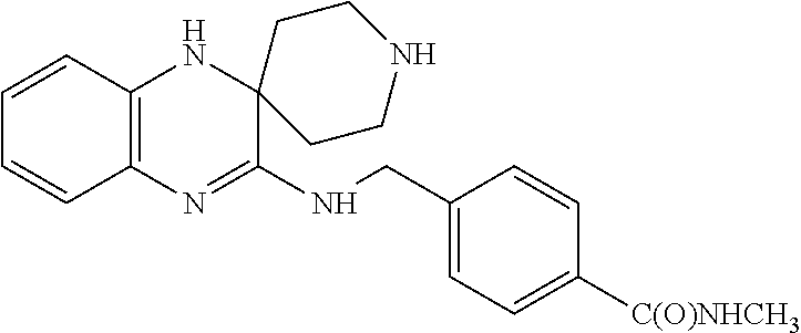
C12=C(N=C(NCC3=CC=C([C(O)NHCH3])C=C3)C3(N1)CCNCC3)C=CC=C2
